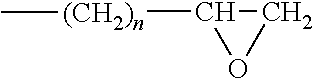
C1C([(CH2)n]C)O1
